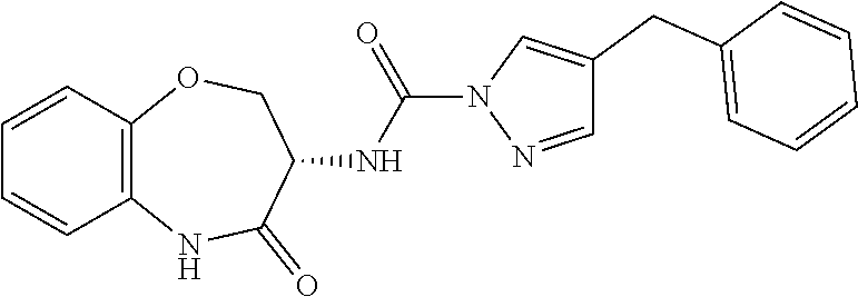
C1=NN(C(NC2C(=O)NC3=C(C=CC=C3)OC2)=O)C=C1CC1=CC=CC=C1
